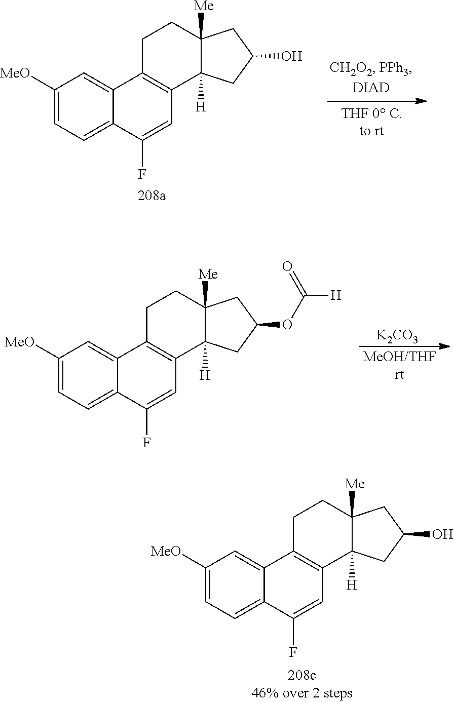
C1([MeO])=CC=C2C(=C1)C1=C(C=C2F)C2([H])C([Me])(CC1)CC(O)C2.C1([MeO])=CC=C2C(=C1)C1=C(C=C2F)C2([H])C([Me])(CC1)CC(OC(=O)[H])C2.[K2CO3].C1([MeO])=CC=C2C(=C1)C1=C(C=C2F)C2([H])C([Me])(CC1)CC(O)C2
